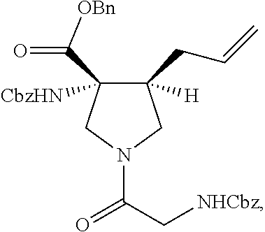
C1([H])(CC=C)C([CbzHN])(C(=O)[OBn])CN(C(C[NHCbz])=O)C1
